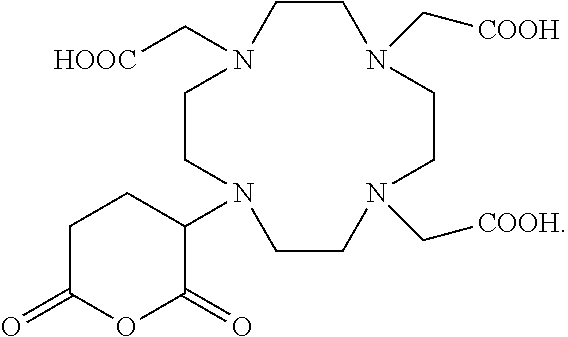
C1CN(C[COOH])CCN(C[COOH])CCN(C2CCC(=O)OC2=O)CCN1C[HOOC]
